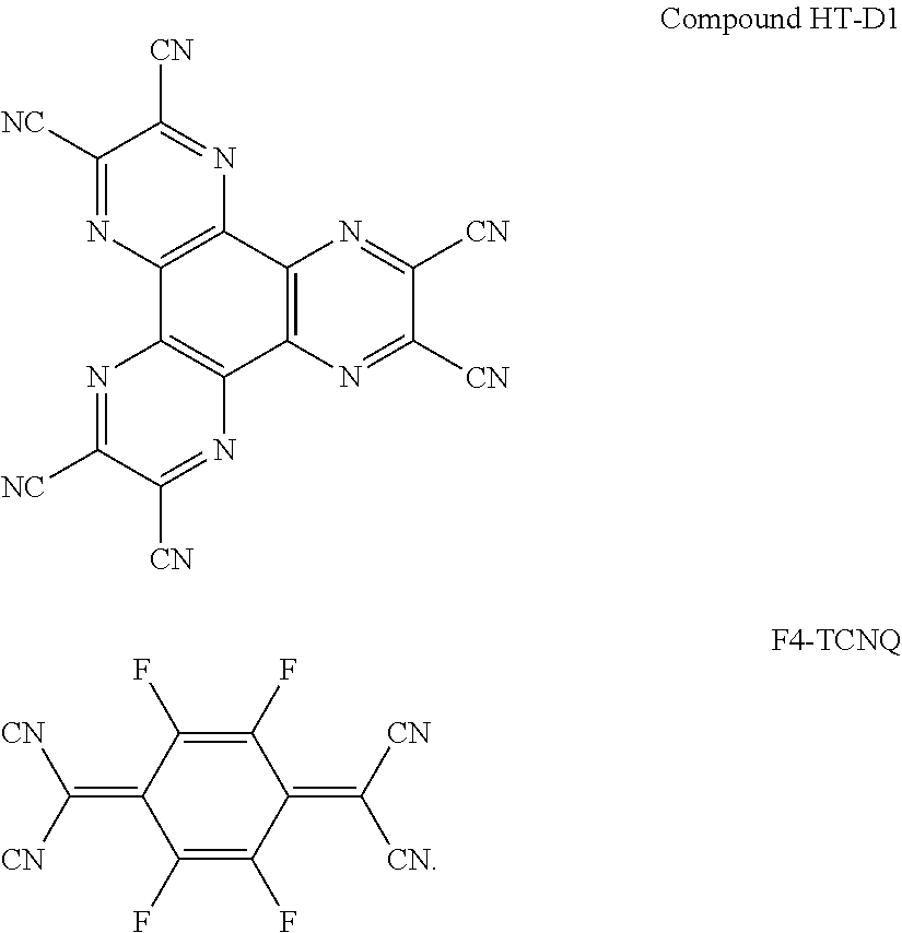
C12=C(C3=C(C4=C1N=C([NC])C([CN])=N4)N=C([CN])C([CN])=N3)N=C([CN])C([NC])=N2.C1(F)=C(F)C(=C([CN])[CN])C(F)=C(F)C1=C([CN])[CN]
